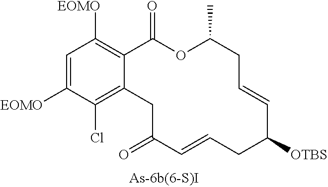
C1=C([EOMO])C(Cl)=C2C(=C1[EOMO])C(=O)OC(C)CC=CC([OTBS])CC=CC(=O)C2
